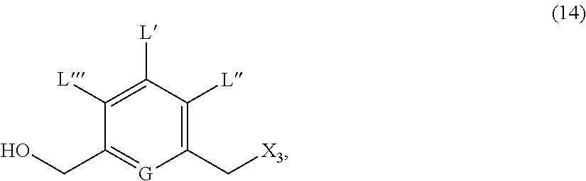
OCC1=[G]C(C[X3])=C([L])C([L])=C1[L]
